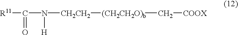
[R11]C(N([CH2CH2][(CH2CH2O)b]C[COOX])[H])=O
